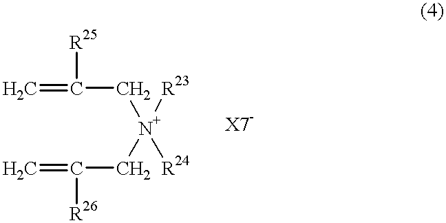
C(C[N+](CC([R26])=C)([R23])[R24])([R25])=C
